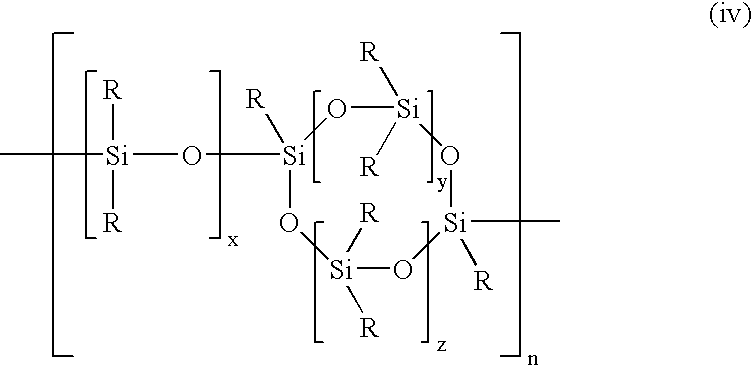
[Si]1([R])(O[Si]([R])([R])C)O[Si]([R])([R])O[Si](C)([R])O[Si]([R])([R])O1
